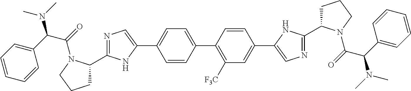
C1=CC(C2=C([F3C])C=C(C3=CN=C(C4CCCN4C(=O)C(C4=CC=CC=C4)N(C)C)N3)C=C2)=CC=C1C1=CN=C(C2CCCN2C(=O)C(C2=CC=CC=C2)N(C)C)N1
